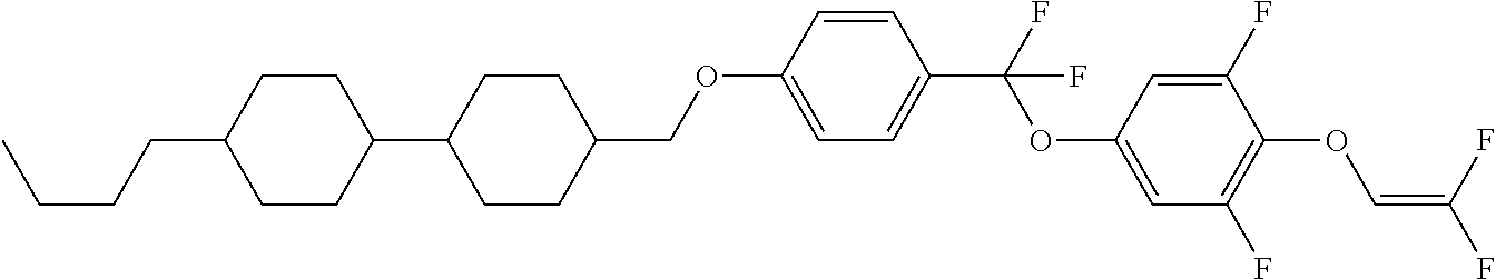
C1CC(C2CCC(COC3=CC=C(C(F)(OC4=CC(F)=C(OC=C(F)F)C(F)=C4)F)C=C3)CC2)CCC1CCCC
